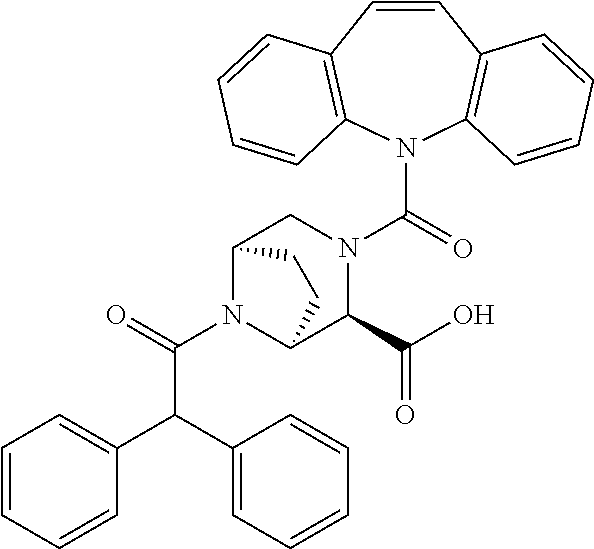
C(N1C2C(C(O)=O)N(C(=O)N3C4=C(C=CC5=C3C=CC=C5)C=CC=C4)CC1CC2)(=O)C(C1=CC=CC=C1)C1=CC=CC=C1
